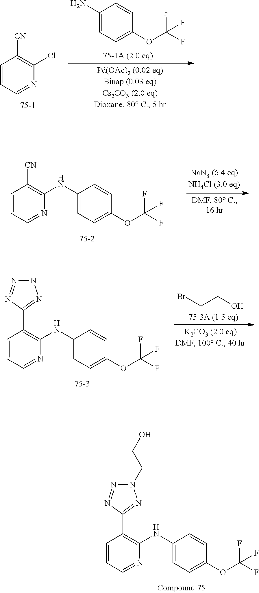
C1=CC=NC(Cl)=C1[CN].C1(N)=CC=C(OC(F)(F)F)C=C1.C1=CC=NC(NC2=CC=C(OC(F)(F)F)C=C2)=C1[CN].C1=CC=NC(NC2=CC=C(OC(F)(F)F)C=C2)=C1C1=NN(CCO)N=N1.C1=CC=NC(NC2=CC=C(OC(F)(F)F)C=C2)=C1C1=NNN=N1.BrCCO
